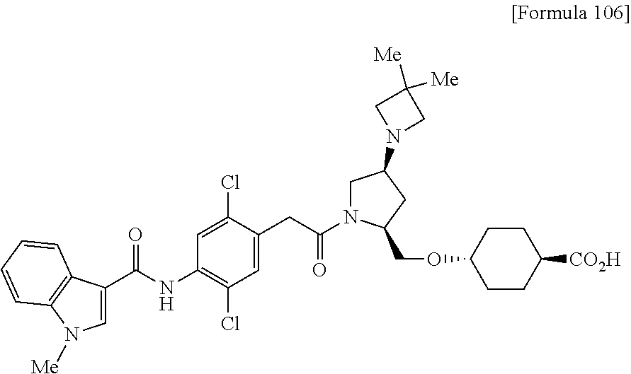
C1=C(CC(N2CC(N3CC([Me])([Me])C3)CC2COC2CCC([CO2H])CC2)=O)C(Cl)=CC(NC(C2=CN([Me])C3=C2C=CC=C3)=O)=C1Cl
